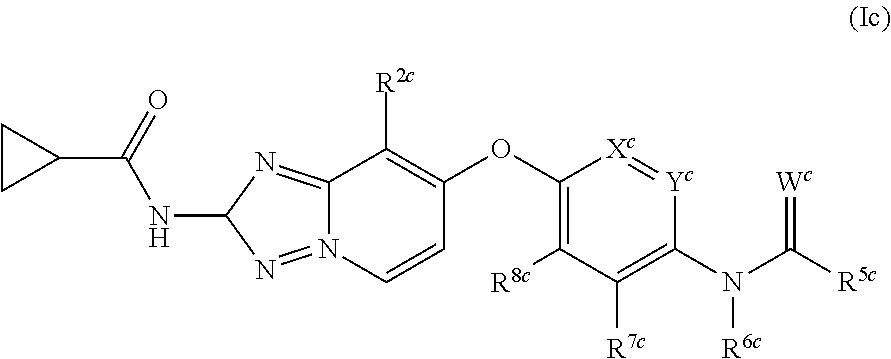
C1CC1C(=O)NC1N=N2C(=N1)C([R2c])=C(OC1=C([R8c])C([R7c])=C(N(C([R5c])=[Wc])[R6c])[Yc]=[Xc]1)C=C2
